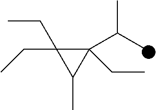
C1(C(C)C)(CC)C(CC)(CC)C1C
